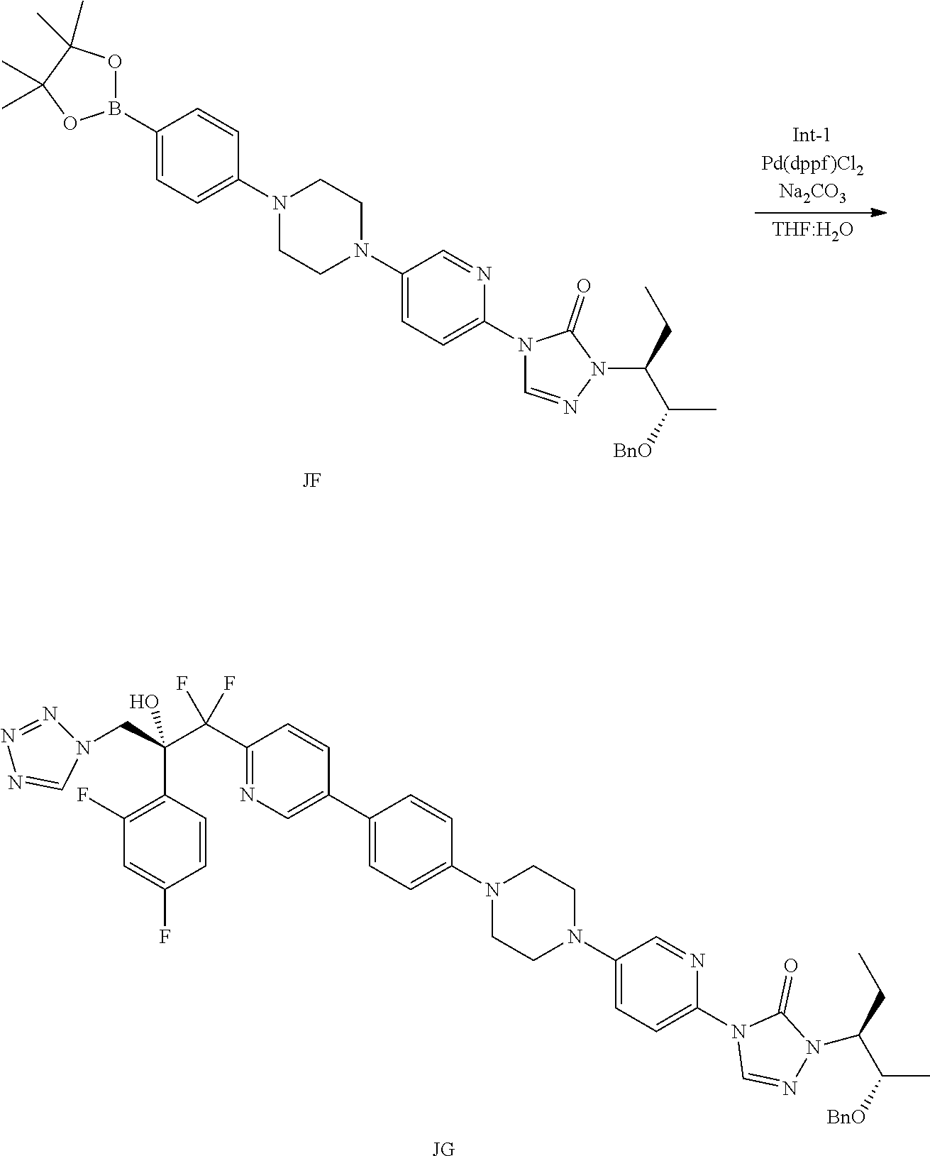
[JG].C1(C2=CN=C(C(F)(F)C(CN3N=NN=C3)(C3=C(F)C=C(F)C=C3)O)C=C2)=CC=C(N2CCN(C3=CC=C(N4C=NN(C(C(C)[BnO])CC)C4=O)N=C3)CC2)C=C1.[JF].C1(B2OC(C)(C)C(C)(C)O2)=CC=C(N2CCN(C3=CC=C(N4C=NN(C(C(C)[BnO])CC)C4=O)N=C3)CC2)C=C1.[THF:H2O]
